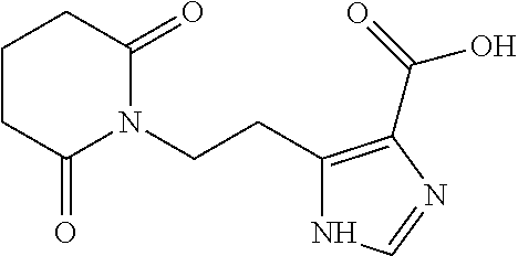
C1CCC(=O)N(CCC2=C(C(=O)O)N=CN2)C1=O
